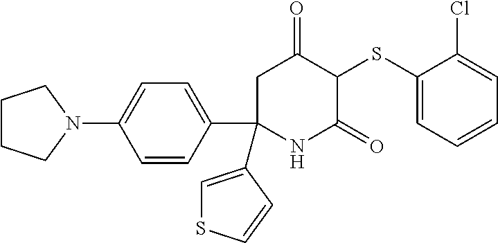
C1(SC2C(=O)CC(C3=CC=C(N4CCCC4)C=C3)(C3=CSC=C3)NC2=O)=CC=CC=C1Cl
